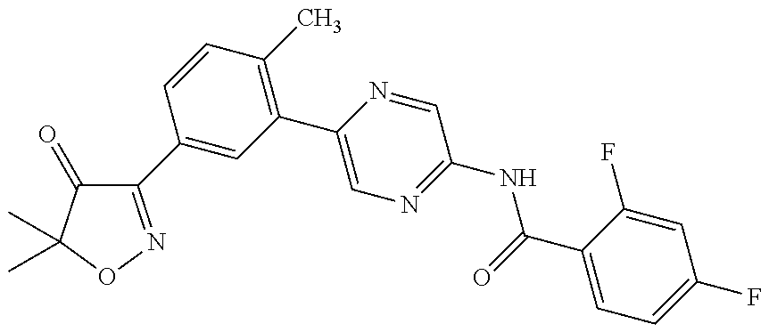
C1(C2=CC(C3=CN=C(NC(=O)C4=CC=C(F)C=C4F)C=N3)=C(C)C=C2)=NOC(C)(C)C1=O
